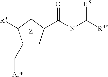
C1(C[Ar*])CC(C(NC([R5])[R4*])=O)CC1[R3]
